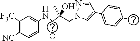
N1(CC(C(NC2=CC([F3C])=C([NC])C=C2)=O)(O)C)C=C(C2=CC=C(C)C=C2)C=N1
